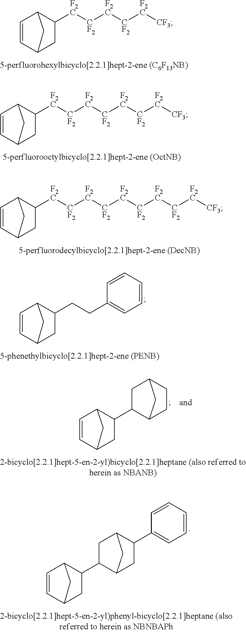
C1=CC2CC([F2C][CF2][F2C][CF2][F2C][CF3])C1C2.C1=CC2CC([F2C][CF2][F2C][CF2][F2C][CF2][F2C][CF3])C1C2.C1=CC2CC([F2C][CF2][F2C][CF2][F2C][CF2][F2C][CF2][F2C][CF3])C1C2.C1=CC2CC(CCC3=CC=CC=C3)C1C2.C1=CC2CC(C3C4CCC(C3)C4)C1C2.C1=CC2CC(C3C4CC(C5=CC=CC=C5)C(C3)C4)C1C2
